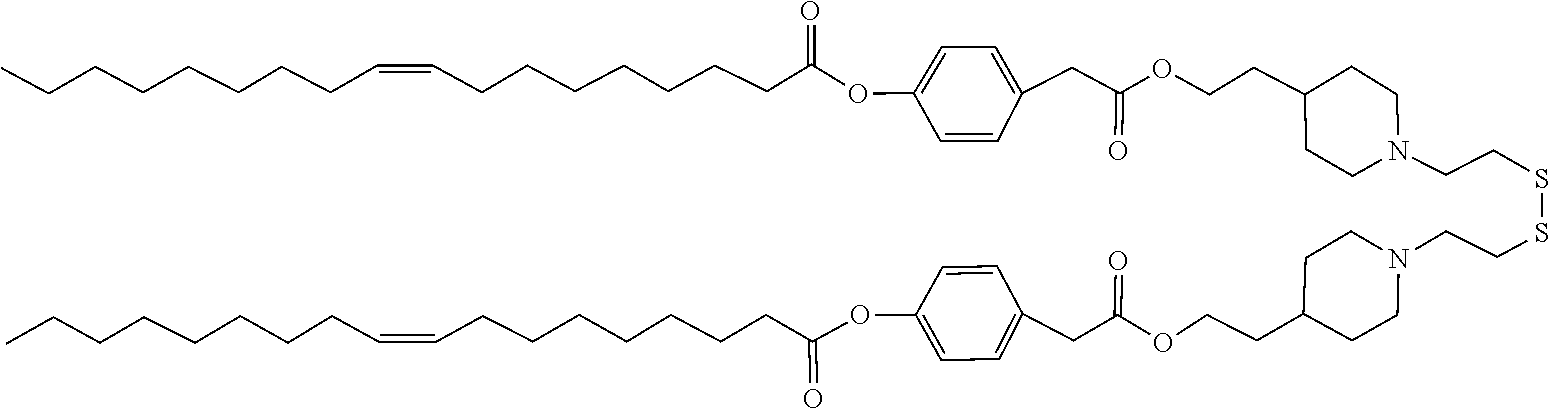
C(C=CCCCCCCCC(=O)OC1=CC=C(CC(OCCC2CCN(CCSSCCN3CCC(CCOC(CC4=CC=C(OC(CCCCCCCC=CCCCCCCCC)=O)C=C4)=O)CC3)CC2)=O)C=C1)CCCCCCC
